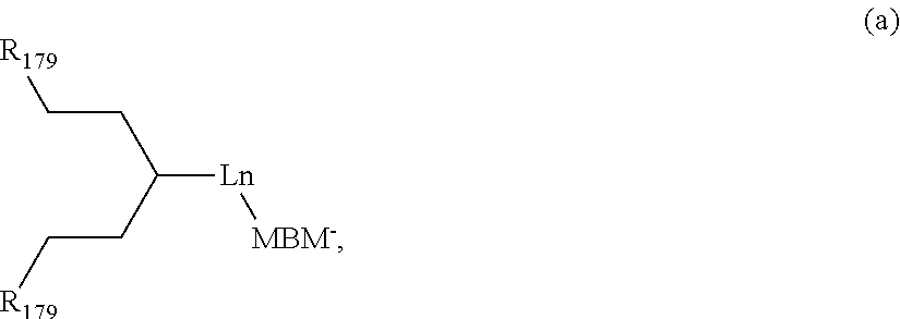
[R179]CCC([Ln][MBM-])CC[R179]
